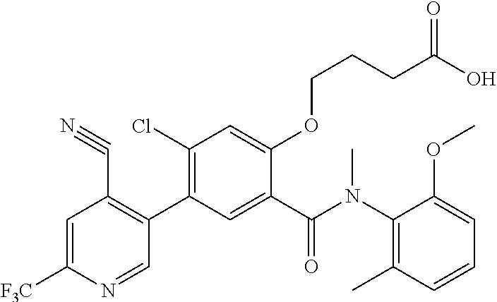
C1=C([F3C])N=CC(C2=C(Cl)C=C(OCCCC(O)=O)C(C(N(C3=C(C)C=CC=C3OC)C)=O)=C2)=C1C#N
